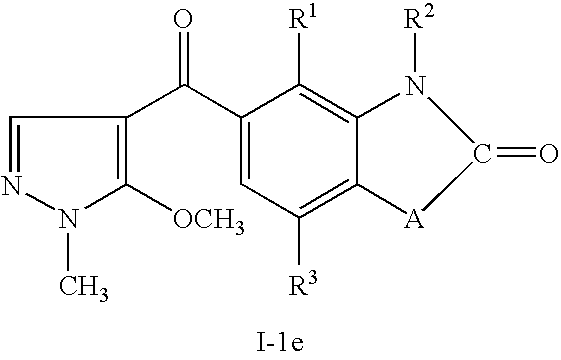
C1=NN(C)C([OCH3])=C1C(C1=CC([R3])=C2C(=C1[R1])N([R2])C(=O)[A]2)=O
